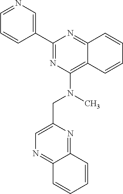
C1(C2=CN=CC=C2)=NC(N(CC2=CN=C3C(=N2)C=CC=C3)C)=C2C(=N1)C=CC=C2
